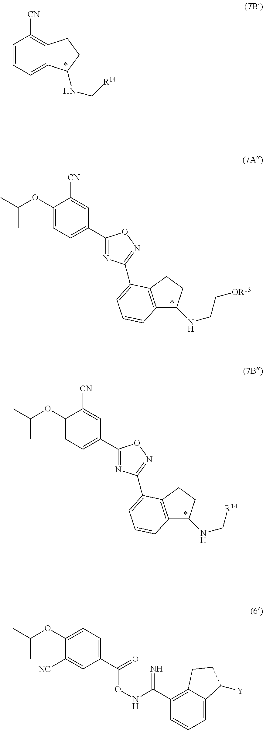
C1=CC=C2C(=C1[CN])CCC2NC[R14].C1(OC(C)C)=CC=C(C2=NC(C3=CC=CC4=C3CCC4NCC[OR13])=NO2)C=C1[CN].C1(OC(C)C)=CC=C(C2=NC(C3=CC=CC4=C3CCC4NC[R14])=NO2)C=C1[CN].C1(C(ONC(=N)C2=C3C(=CC=C2)C([Y])CC3)=O)=CC=C(OC(C)C)C([NC])=C1
